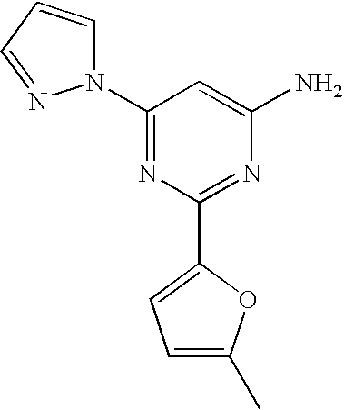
C1(N2C=CC=N2)=NC(C2=CC=C(C)O2)=NC(N)=C1
